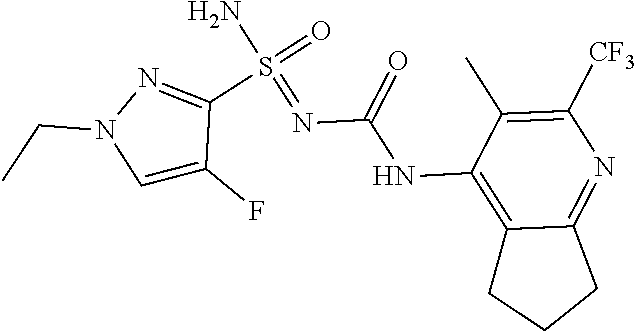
C12=C(NC(=O)N=S(N)(=O)C3=NN(CC)C=C3F)C(C)=C([CF3])N=C1CCC2
